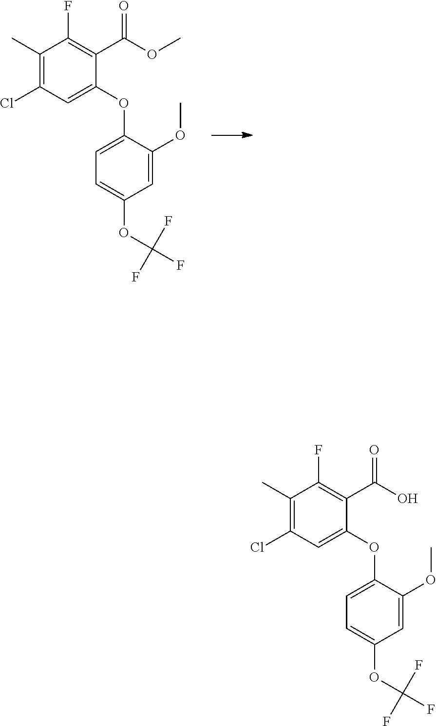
C1(C)=C(Cl)C=C(OC2=CC=C(OC(F)(F)F)C=C2OC)C(C(OC)=O)=C1F.C1(C)=C(Cl)C=C(OC2=CC=C(OC(F)(F)F)C=C2OC)C(C(O)=O)=C1F
